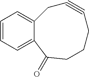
C1=CC=C2C(=C1)CC#CCCCC2=O
